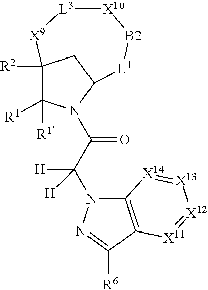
C1([R1])([R1])N(C(C(N2C3=C(C([R6])=N2)[X11]=[X12][X13]=[X14]3)([H])[H])=O)C2CC1([R2])[X9][L3][X10][B2][L1]2
